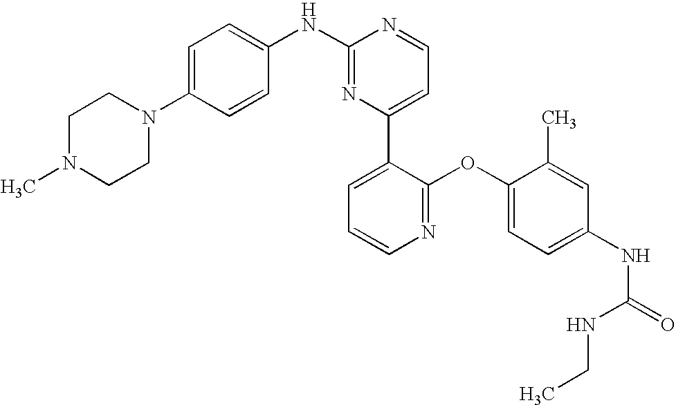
C1(NC2=CC=C(N3CCN(C)CC3)C=C2)=NC(C2=CC=CN=C2OC2=CC=C(NC(=O)NCC)C=C2C)=CC=N1
